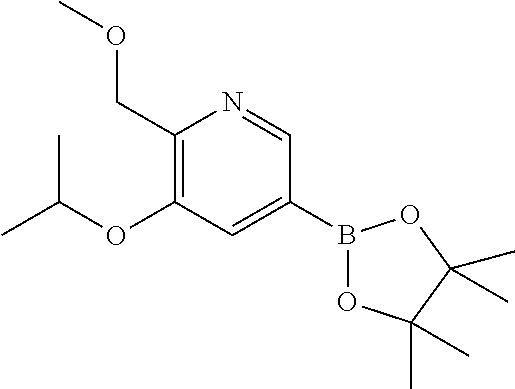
B1(C2=CC(OC(C)C)=C(COC)N=C2)OC(C)(C)C(C)(C)O1
